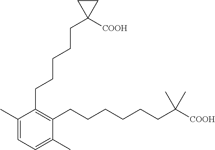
C1(CCCCCC2([COOH])CC2)=C(CCCCCCC(C)(C)[COOH])C(C)=CC=C1C
